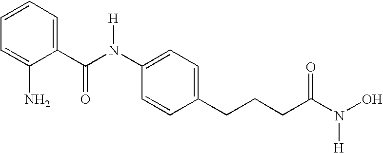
C1=C(N)C(C(N(C2=CC=C(CCCC(N(O)[H])=O)C=C2)[H])=O)=CC=C1
